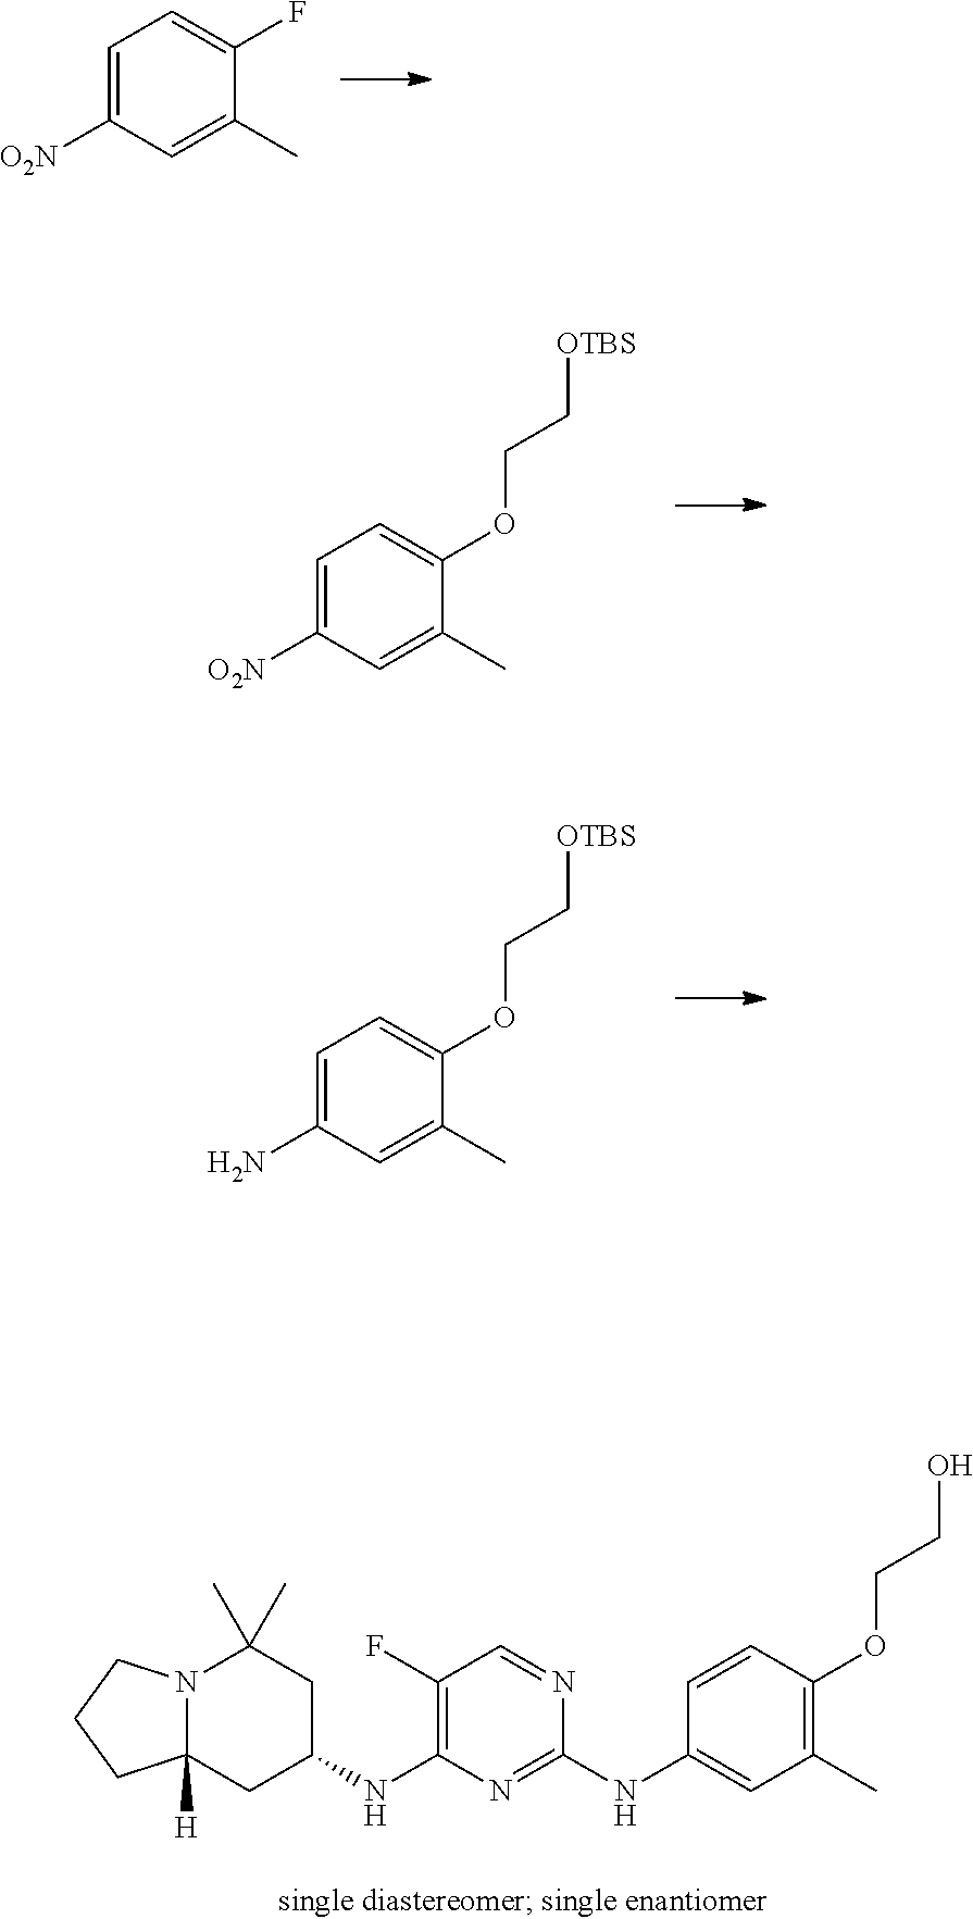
C1=C(N)C=C(C)C(OCC[OTBS])=C1.C1=CC(OCCO)=C(C)C=C1NC1=NC(NC2CC(C)(C)N3C([H])(C2)CCC3)=C(F)C=N1.C1=C([O2N])C=C(C)C(OCC[OTBS])=C1.C1=C([O2N])C=C(C)C(F)=C1
